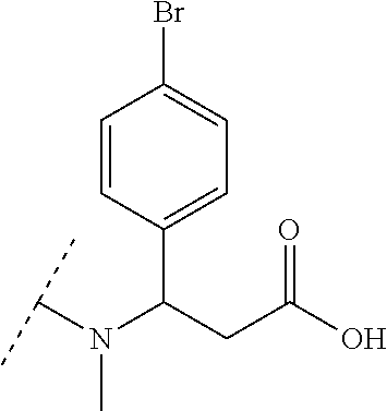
C1(C(CC(O)=O)N(C(C)C)C)=CC=C(Br)C=C1
